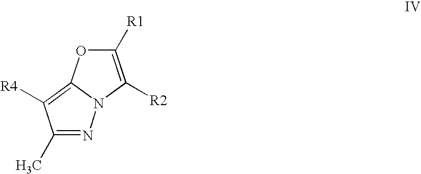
C1(C)=NN2C(=C1[R4])OC([R1])=C2[R2]
